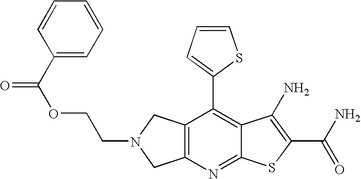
C12=C(CN(CCOC(=O)C3=CC=CC=C3)C1)C(C1=CC=CS1)=C1C(=N2)SC(C(N)=O)=C1N
